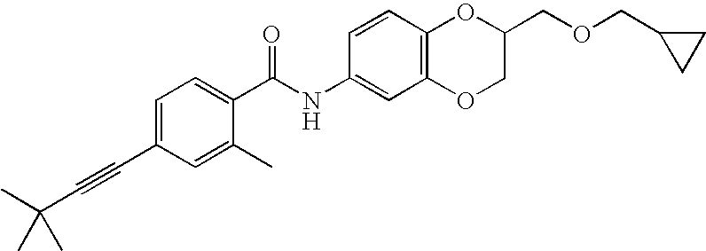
C1(C#CC(C)(C)C)=CC=C(C(NC2=CC3=C(C=C2)OC(COCC2CC2)CO3)=O)C(C)=C1
